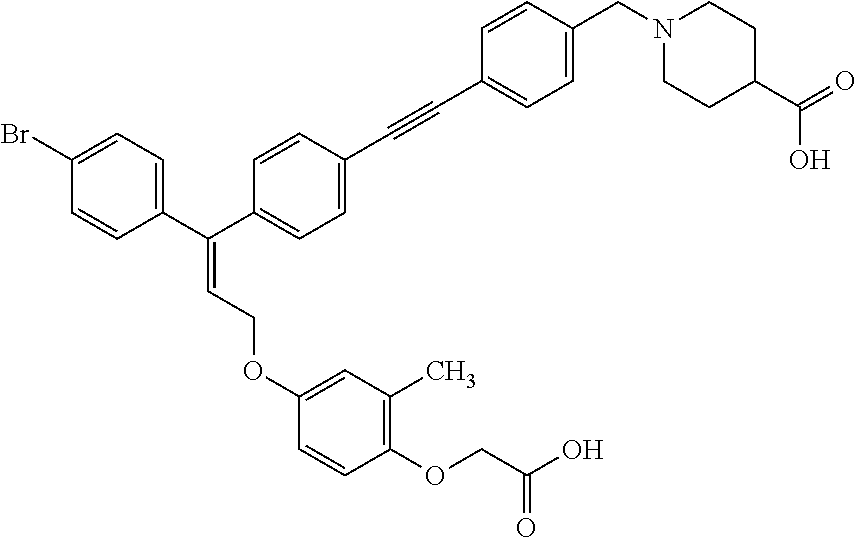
C1(Br)=CC=C(C(C2=CC=C(C#CC3=CC=C(CN4CCC(C(=O)O)CC4)C=C3)C=C2)=CCOC2=CC(C)=C(OCC(O)=O)C=C2)C=C1
